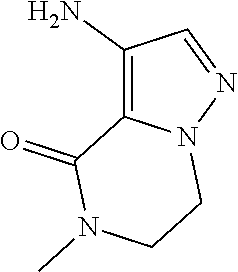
C1(N)=C2N(N=C1)CCN(C)C2=O
